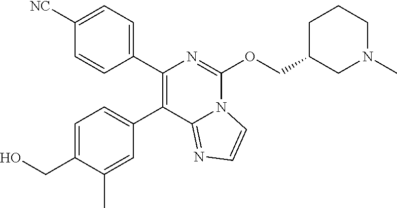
C1([NC])=CC=C(C2=C(C3=CC=C(CO)C(C)=C3)C3=NC=CN3C(OCC3CN(C)CCC3)=N2)C=C1
